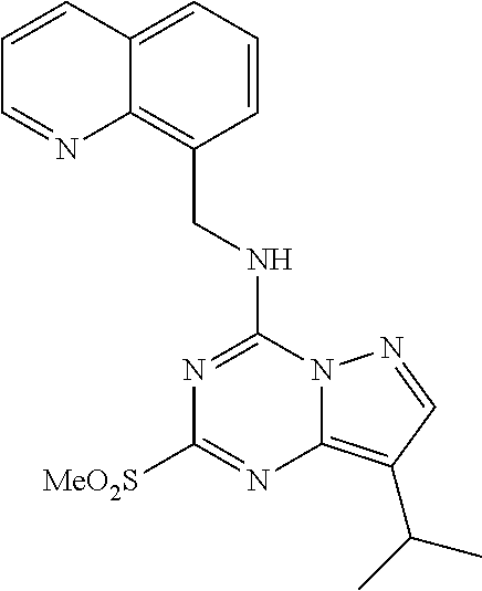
N(C1=NC([MeO2S])=NC2=C(C(C)C)C=NN12)CC1=C2C(=CC=C1)C=CC=N2
